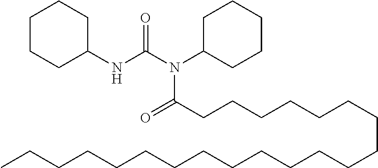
C1CCC(NC(N(C2CCCCC2)C(CCCCCCCCCCCCCCCCCCCCC)=O)=O)CC1
